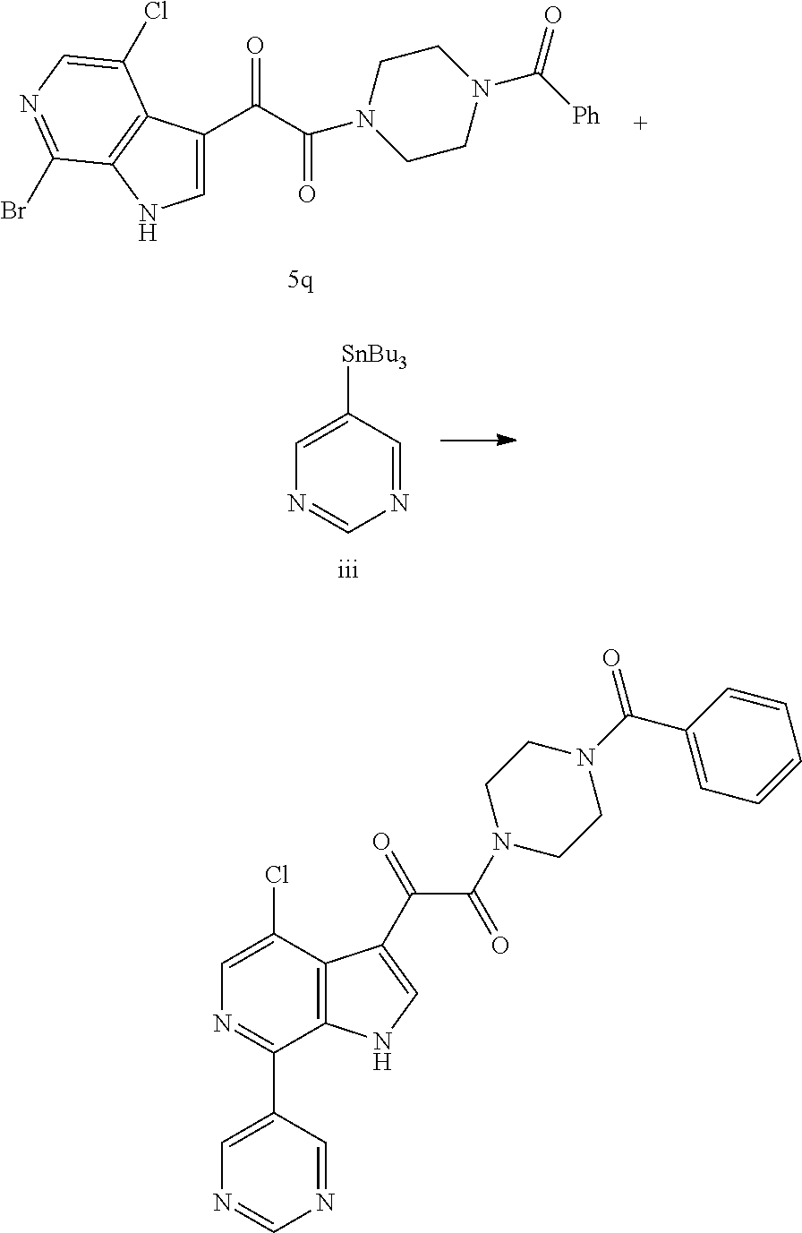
N1=CN=CC([SnBu3])=C1.C1=C(C(C(N2CCN(C([Ph])=O)CC2)=O)=O)C2=C(N1)C(Br)=NC=C2Cl.C1=C(Cl)C2=C(C(C3=CN=CN=C3)=N1)NC=C2C(=O)C(=O)N1CCN(C(=O)C2=CC=CC=C2)CC1
